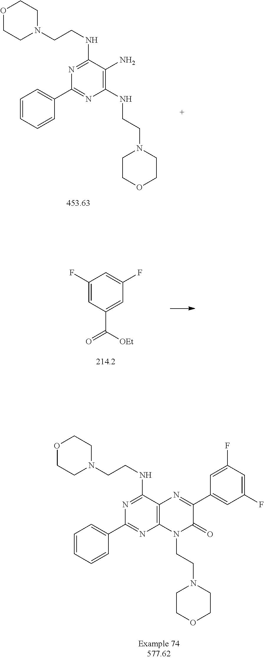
C1=C(F)C=C(F)C=C1C([OEt])=O.C1=CC=CC(C2=NC(NCCN3CCOCC3)=C(N)C(NCCN3CCOCC3)=N2)=C1.C1=CC=CC(C2=NC3=C(C(NCCN4CCOCC4)=N2)N=C(C2=CC(F)=CC(F)=C2)C(=O)N3CCN2CCOCC2)=C1
